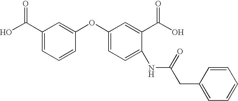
C1(C(O)=O)=CC=CC(OC2=CC=C(NC(=O)CC3=CC=CC=C3)C(C(=O)O)=C2)=C1
